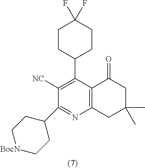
C1CC(C2=C([NC])C(C3CC[BocN]CC3)=NC3=C2C(=O)CC(C)(C)C3)CCC1(F)F
